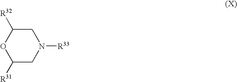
C1([R31])CN([R33])CC([R32])O1
